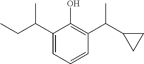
C1(C(CC)C)=CC=CC(C(C2CC2)C)=C1O
